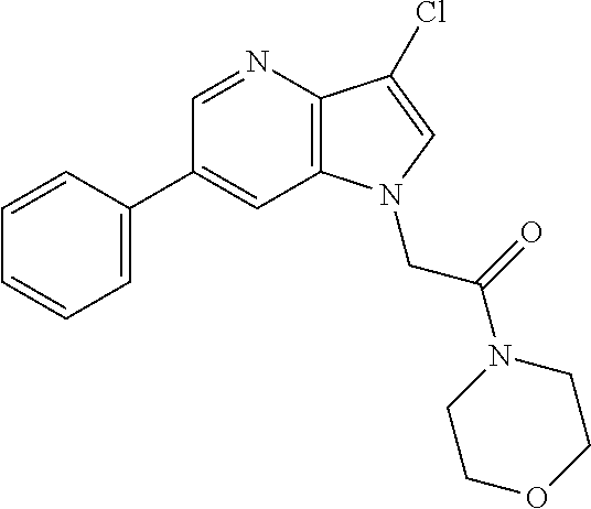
C1=C(C2=CC3=C(N=C2)C(Cl)=CN3CC(=O)N2CCOCC2)C=CC=C1
